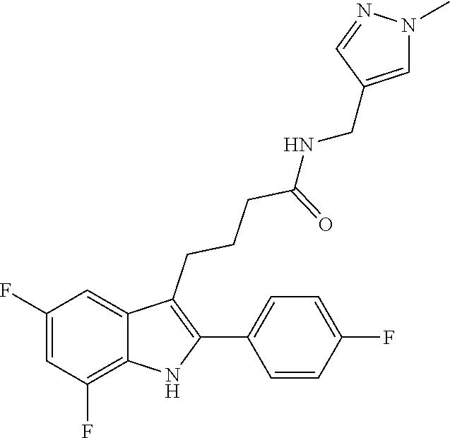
C(CCCC1=C(C2=CC=C(F)C=C2)NC2=C(F)C=C(F)C=C12)(NCC1=CN(C)N=C1)=O
